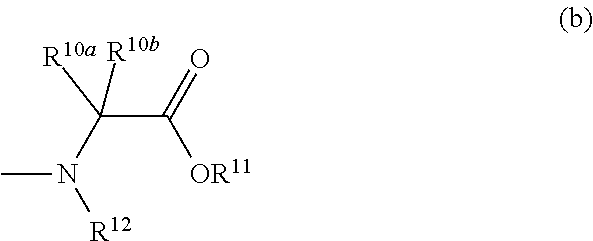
C(C(=O)[OR11])([R10a])(N(C)[R12])[R10b]
